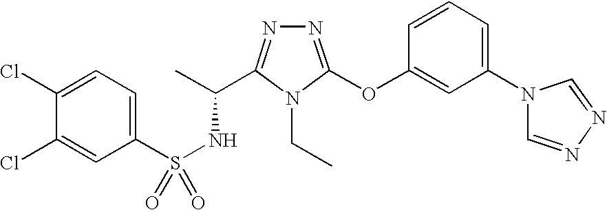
N1=C(OC2=CC(N3C=NN=C3)=CC=C2)N(CC)C(C(C)NS(=O)(C2=CC=C(Cl)C(Cl)=C2)=O)=N1
